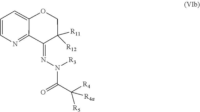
N(N=C1C2=NC=CC=C2OCC1([R11])[R12])(C(C([R4])([R5])[R4a])=O)[R3]
